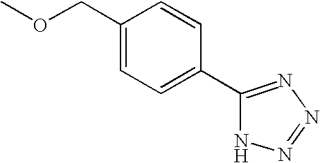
C1(C2=CC=C(COC)C=C2)=NN=NN1
